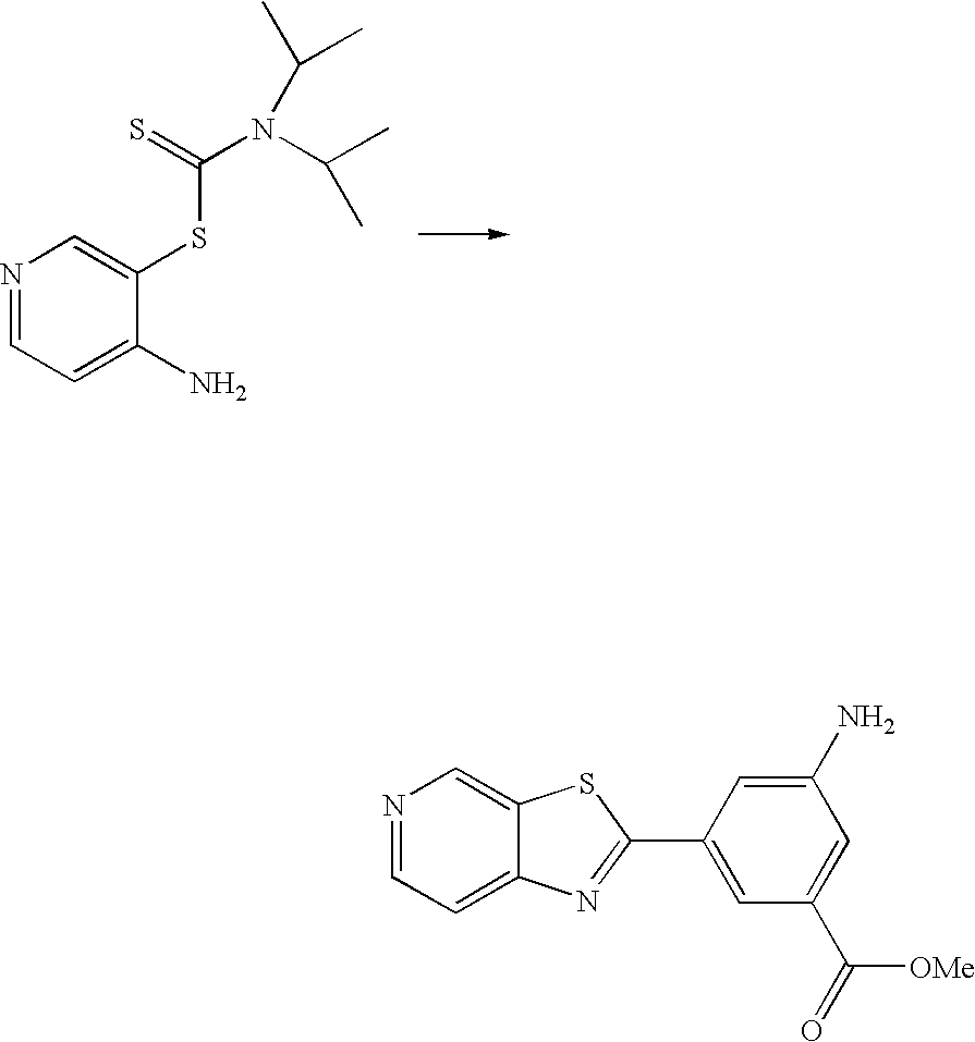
N1=CC=C(N)C(SC(N(C(C)C)C(C)C)=S)=C1.N1=CC=C2C(=C1)SC(C1=CC(C(=O)[OMe])=CC(N)=C1)=N2
